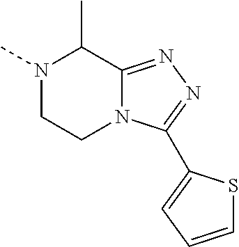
N1(C)CCN2C(=NN=C2C2=CC=CS2)C1C
